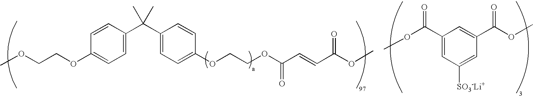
C1=CC(C(C2=CC=C(OCCOC(C=CC(OC)=O)=O)C=C2)(C)C)=CC=C1OCCOC.COC(C1=CC([SO3-Li+])=CC(C(OC)=O)=C1)=O
